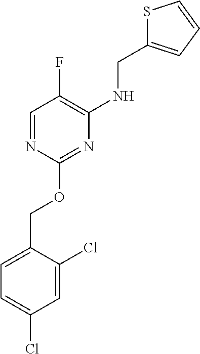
C1=C(COC2=NC(NCC3=CC=CS3)=C(F)C=N2)C(Cl)=CC(Cl)=C1
